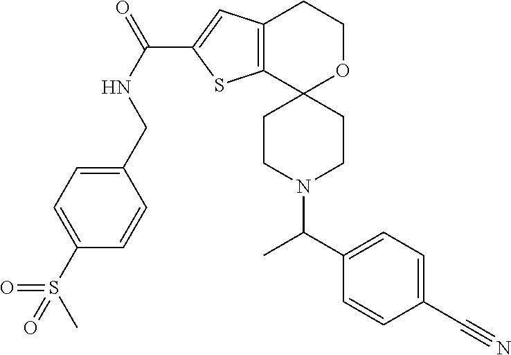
C12=C(C3(OCC1)CCN(C(C1=CC=C(C#N)C=C1)C)CC3)SC(C(NCC1=CC=C(S(C)(=O)=O)C=C1)=O)=C2
